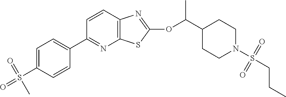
C1=CC2=C(N=C1C1=CC=C(S(=O)(=O)C)C=C1)SC(OC(C1CCN(S(CCC)(=O)=O)CC1)C)=N2
